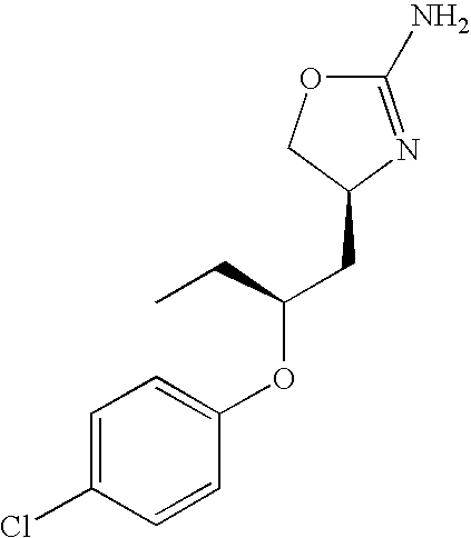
O1C(N)=NC(CC(OC2=CC=C(Cl)C=C2)CC)C1
